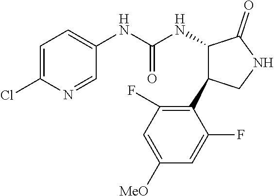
C1=C(Cl)N=CC(NC(NC2C(=O)NCC2C2=C(F)C=C([MeO])C=C2F)=O)=C1
